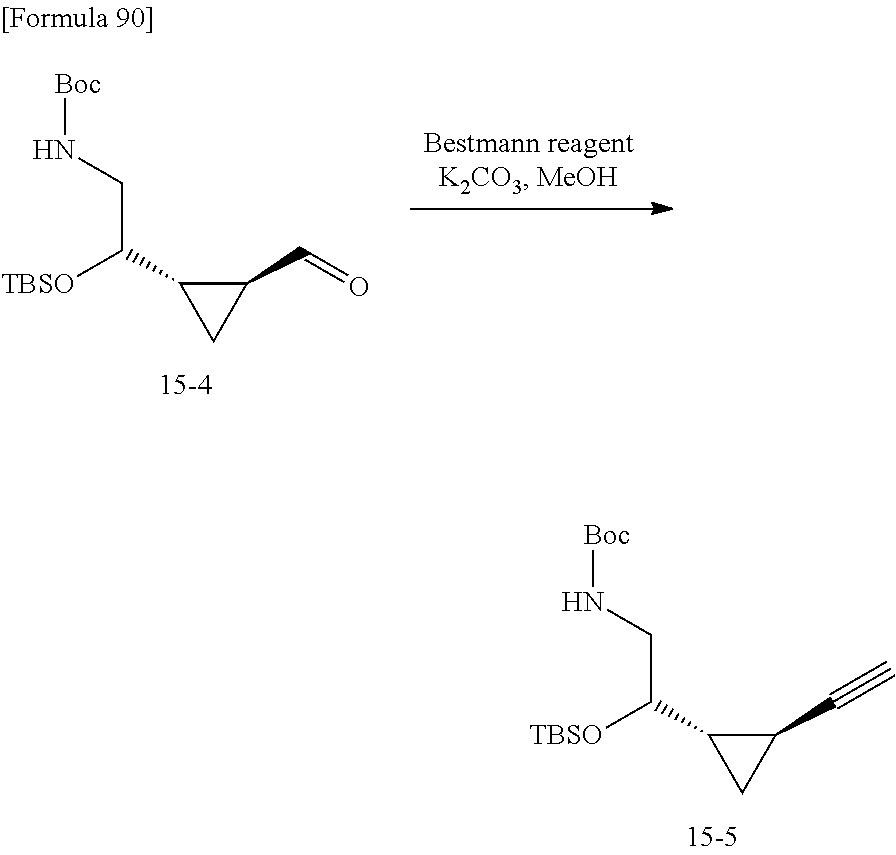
C(C1C(C(CN[Boc])[TBSO])C1)#C.O=CC1C(C(CN[Boc])[TBSO])C1
